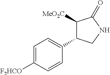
C1([MeO2C])C(C2=CC=C([F2HCO])C=C2)CNC1=O
